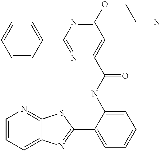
C1=CC=C2C(=N1)SC(C1=CC=CC=C1NC(=O)C1=CC(OCCN)=NC(C3=CC=CC=C3)=N1)=N2
